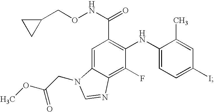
C1=C2C(=C(F)C(NC3=CC=C(I)C=C3C)=C1C(NOCC1CC1)=O)N=CN2CC(OC)=O
